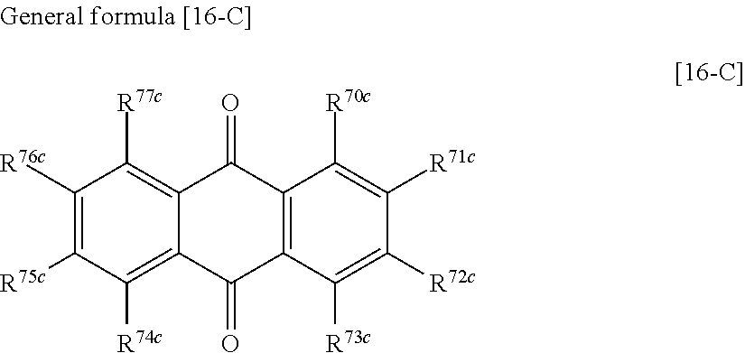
C1([R76c])=C([R75c])C([R74c])=C2C(=C1[R77c])C(=O)C1=C(C([R73c])=C([R72c])C([R71c])=C1[R70c])C2=O
